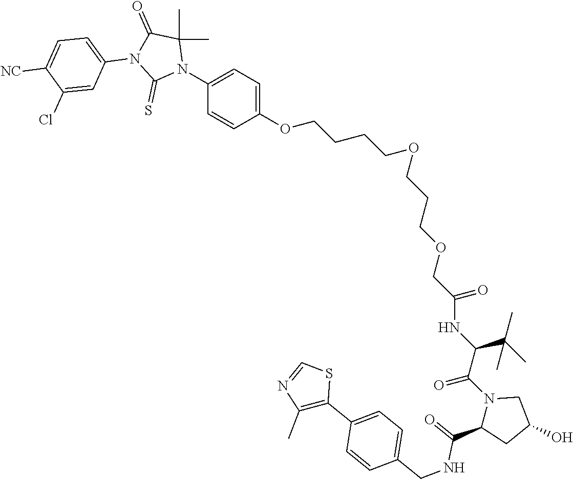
C1(OCCCCOCCCOCC(=O)NC(C(N2C(C(NCC3=CC=C(C4=C(C)N=CS4)C=C3)=O)CC(O)C2)=O)C(C)(C)C)=CC=C(N2C(C)(C)C(=O)N(C3=CC=C([NC])C(Cl)=C3)C2=S)C=C1
